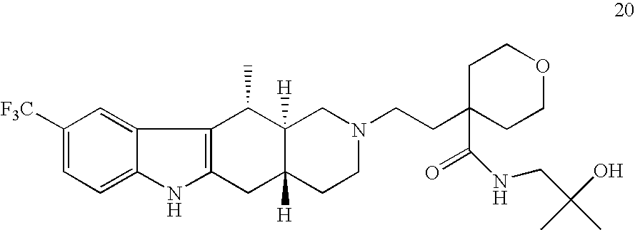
C1([F3C])=CC=C2C(=C1)C1=C(N2)CC2([H])C([H])(C1C)CN(CCC1(C(=O)NCC(O)(C)C)CCOCC1)CC2
